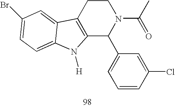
C12=C(CCN(C(=O)C)C1C1=CC=CC(Cl)=C1)C1=CC(Br)=CC=C1N2[H]
